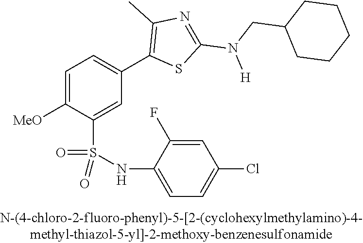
C1=C([OMe])C(S(NC2=CC=C(Cl)C=C2F)(=O)=O)=CC(C2=C(C)N=C(N(CC3CCCCC3)[H])S2)=C1
